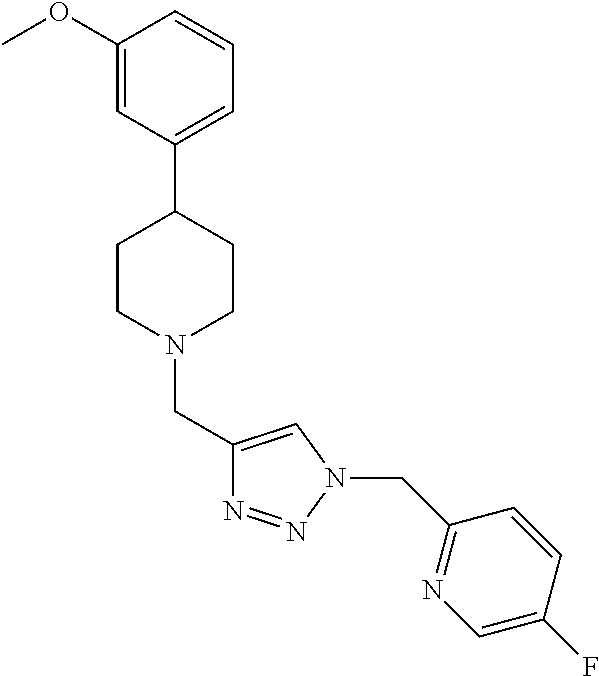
C1(CN2CCC(C3=CC=CC(OC)=C3)CC2)=CN(CC2=NC=C(F)C=C2)N=N1
